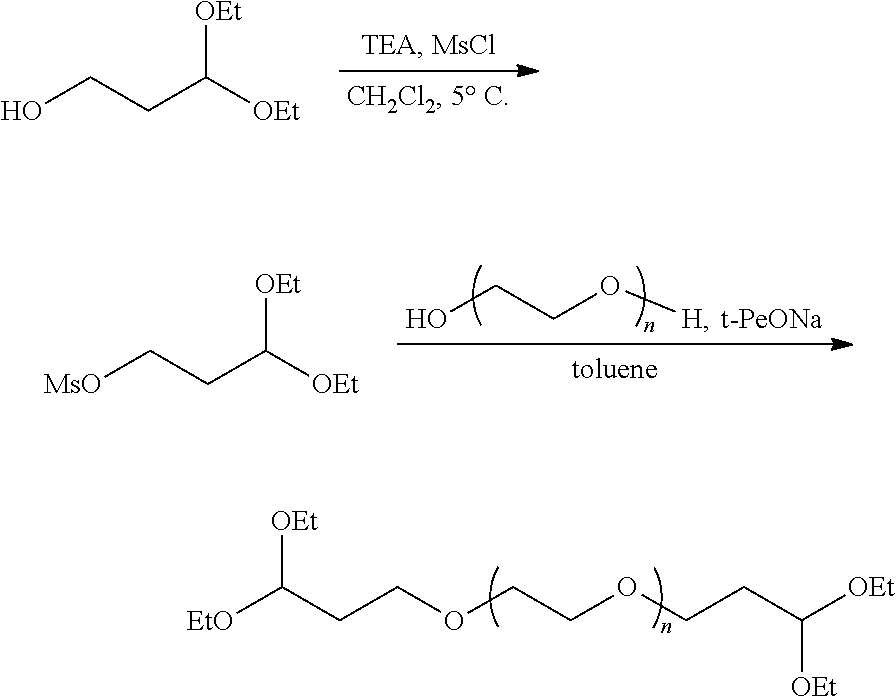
O(CCOCCC([OEt])[OEt])CCC([EtO])[OEt].OCCC([OEt])[OEt].OCCO[H].[MsO]CCC([OEt])[OEt]
